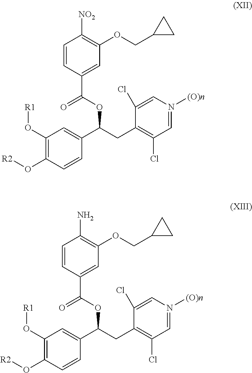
C1(O[R1])=C(O[R2])C=CC(C(CC2=C(Cl)C=N([(O)n])C=C2Cl)OC(C2=CC(OCC3CC3)=C([NO2])C=C2)=O)=C1.C1(O[R1])=C(O[R2])C=CC(C(CC2=C(Cl)C=N([(O)n])C=C2Cl)OC(C2=CC(OCC3CC3)=C(N)C=C2)=O)=C1
